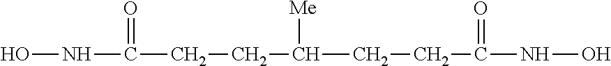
ONC(CCC(CCC(NO)=O)[Me])=O
